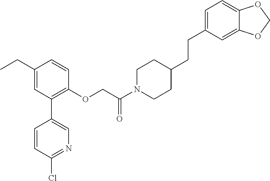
C1(CC)=CC(C2=CN=C(Cl)C=C2)=C(OCC(N2CCC(CCC3=CC=C4C(=C3)OCO4)CC2)=O)C=C1
